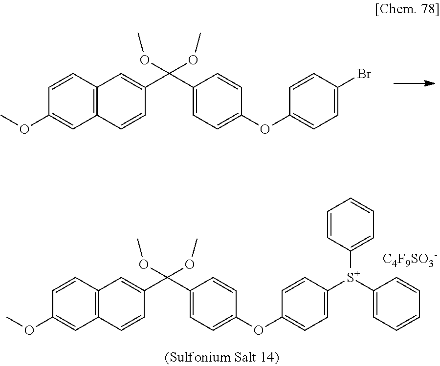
C12=C(C=CC(OC)=C1)C=C(C(C1=CC=C(OC3=CC=C(Br)C=C3)C=C1)(OC)OC)C=C2.C12=C(C=CC(OC)=C1)C=C(C(C1=CC=C(OC3=CC=C([S+](C4=CC=CC=C4)C4=CC=CC=C4)C=C3)C=C1)(OC)OC)C=C2.[C4F9SO3-]
